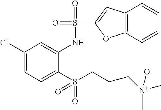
C1(Cl)=CC=C(S(CCC[N+](C)(C)[O-])(=O)=O)C(NS(=O)(=O)C2=CC3=C(O2)C=CC=C3)=C1
